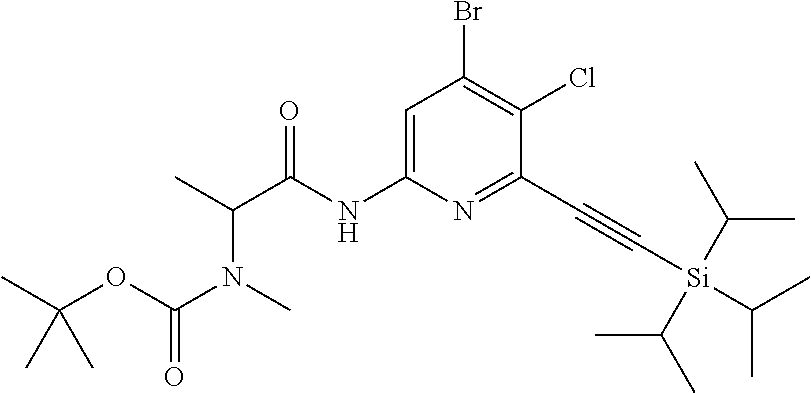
C1=C(NC(C(C)N(C)C(OC(C)(C)C)=O)=O)N=C(C#C[Si](C(C)C)(C(C)C)C(C)C)C(Cl)=C1Br
